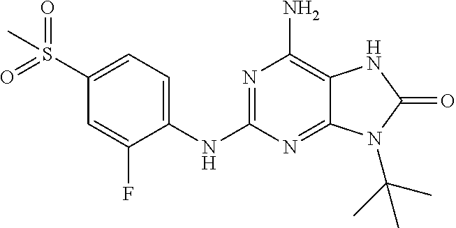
N1=C(NC2=CC=C(S(=O)(=O)C)C=C2F)N=C2C(=C1N)NC(=O)N2C(C)(C)C
